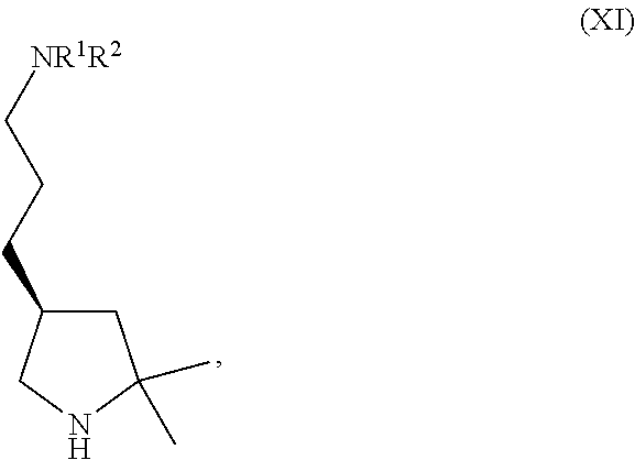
C1(CCC[NR1R2])CC(C)(C)NC1
